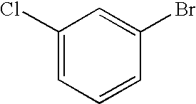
C1(Cl)=CC=CC(Br)=C1
